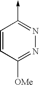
C1(->C)=NN=C([OMe])C=C1
